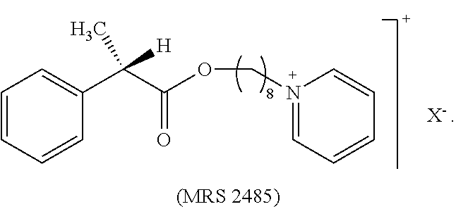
C1=CC=CC(C(C(OCN2=CC=CC=C2)=O)([H])C)=C1.[X-]
